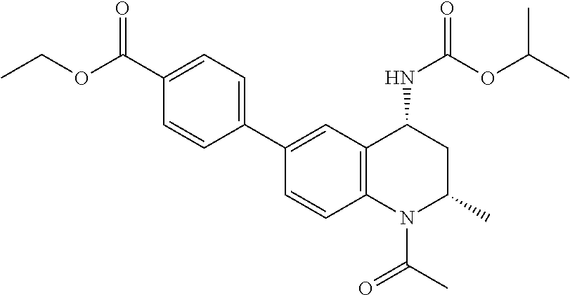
C1(C2=CC=C(C(OCC)=O)C=C2)=CC2=C(C=C1)N(C(=O)C)C(C)CC2NC(=O)OC(C)C
